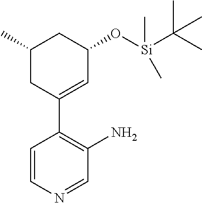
C1(C)CC(C2=C(N)C=NC=C2)=CC(O[Si](C)(C)C(C)(C)C)C1
